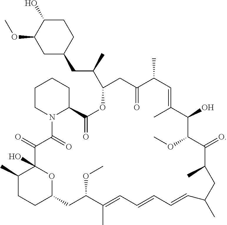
C1C(O)C(OC)CC(CC(C2OC(=O)C3CCCCN3C(=O)C(=O)C3(O)C(C)CCC(O3)CC(OC)C(C)=CC=CC=CC(C)CC(C)C(=O)C(OC)C(O)C(C)=CC(C)C(=O)C2)C)C1
